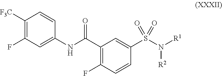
C1(C(NC2=CC(F)=C([F3C])C=C2)=O)=C(F)C=CC(S(N([R1])[R2])(=O)=O)=C1
